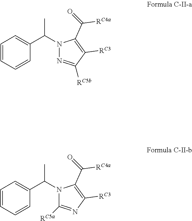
C1=CC=CC(C(N2N=C([RC5b])C([RC3])=C2C([RC4a])=O)C)=C1.C1=CC=CC(C(N2C([RC5a])=NC([RC3])=C2C([RC4a])=O)C)=C1
